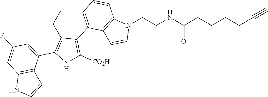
N1(CCNC(CCCCC#C)=O)C2=C(C=C1)C(C1=C([CO2H])NC(C3=CC(F)=CC4=C3C=CN4)=C1C(C)C)=CC=C2
